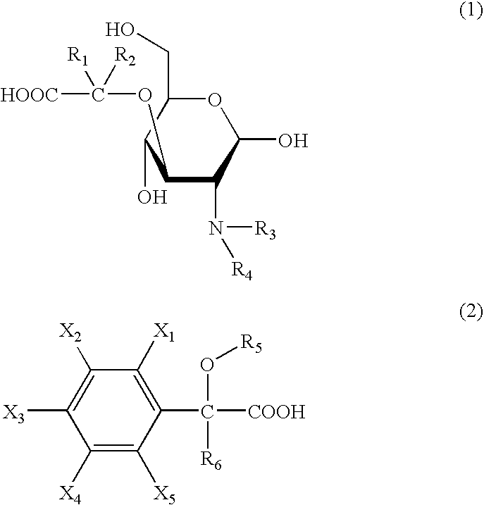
O1C(CO)C(O)C(OC([HOOC])([R1])[R2])C(N([R3])[R4])C1O.C1([X4])=C([X5])C(C(O[R5])([R6])[COOH])=C([X1])C([X2])=C1[X3]
